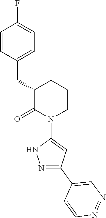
C1=CC(CC2C(=O)N(C3=CC(C4=CN=NC=C4)=NN3)CCC2)=CC=C1F
